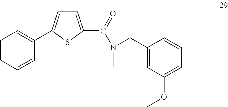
C1=CC=CC(C2=CC=C(C(=O)N(C)CC3=CC(OC)=CC=C3)S2)=C1
